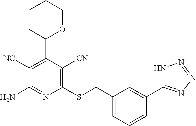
C1CC(C2=C([NC])C(N)=NC(SCC3=CC=CC(C4=NN=NN4)=C3)=C2[CN])OCC1
